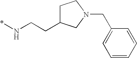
*NCCC1CCN(CC2=CC=CC=C2)C1
